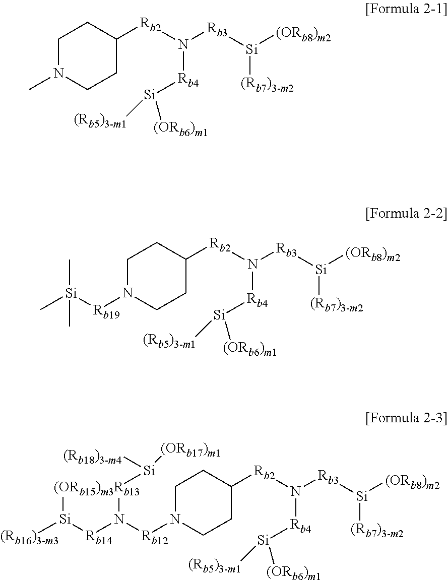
C1N(C)CCC([Rb2]N([Rb3][Si]([(ORb8)m2])[(Rb7)3-m2])[Rb4][Si]([(Rb5)3-m1])[(ORb6)m1])C1.C1N([Rb19][Si](C)(C)C)CCC([Rb2]N([Rb3][Si]([(ORb8)m2])[(Rb7)3-m2])[Rb4][Si]([(Rb5)3-m1])[(ORb6)m1])C1.C1N([Rb12]N([Rb14][Si]([(Rb16)3-m3])[(ORb15)m3])[Rb13][Si]([(Rb18)3-m4])[(ORb17)m1])CCC([Rb2]N([Rb3][Si]([(ORb8)m2])[(Rb7)3-m2])[Rb4][Si]([(Rb5)3-m1])[(ORb6)m1])C1
